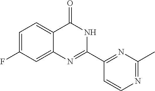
C1(F)=CC=C2C(=C1)N=C(C1=NC(C)=NC=C1)NC2=O
